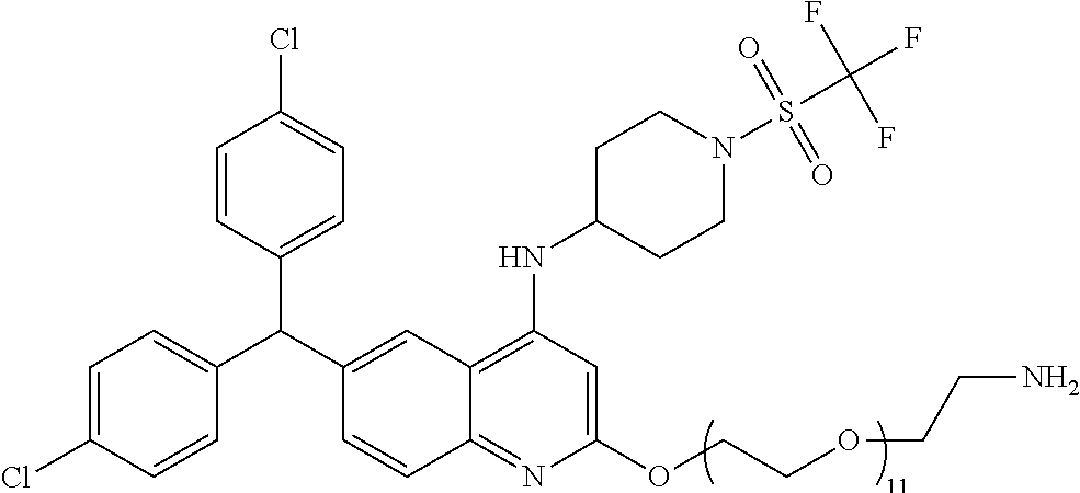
C1=CC(C(C2=CC3=C(NC4CCN(S(C(F)(F)F)(=O)=O)CC4)C=C(OCCOCCN)N=C3C=C2)C2=CC=C(Cl)C=C2)=CC=C1Cl
